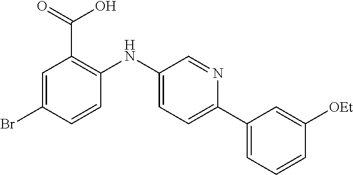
C1=C(Br)C=CC(NC2=CC=C(C3=CC=CC([OEt])=C3)N=C2)=C1C(=O)O
